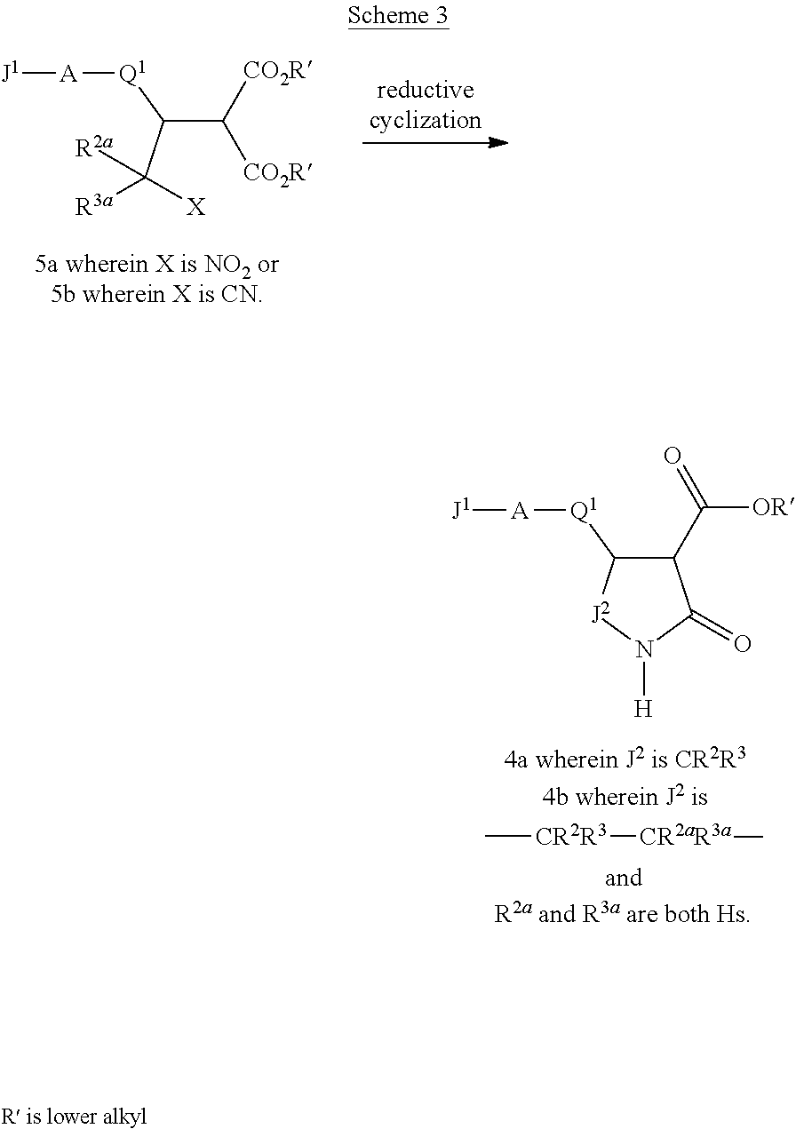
C(C(C([X])([R3a])[R2a])[Q1][A][J1])([CO2R])[CO2R].C1(C(=O)[OR])C([Q1][A][J1])[J2]N([H])C1=O.C[CR2R3][CR2aR3a]C
